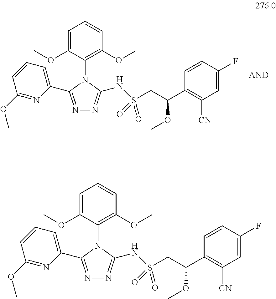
C1=C(OC)C(N2C(C3=CC=CC(OC)=N3)=NN=C2NS(CC(C2=C([CN])C=C(F)C=C2)OC)(=O)=O)=C(OC)C=C1.C1=C(OC)C(N2C(C3=CC=CC(OC)=N3)=NN=C2NS(CC(C2=C([CN])C=C(F)C=C2)OC)(=O)=O)=C(OC)C=C1
